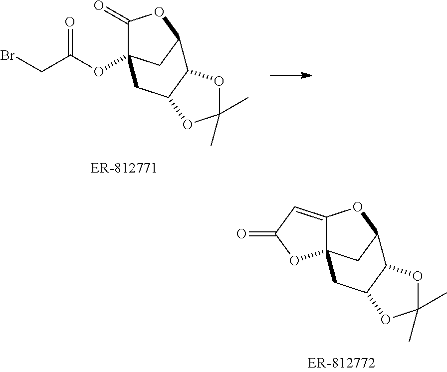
C12=CC(=O)OC13CC(O2)C1OC(C)(C)OC1C3.C1(=O)OC2CC1(OC(=O)CBr)CC1C2OC(C)(C)O1
